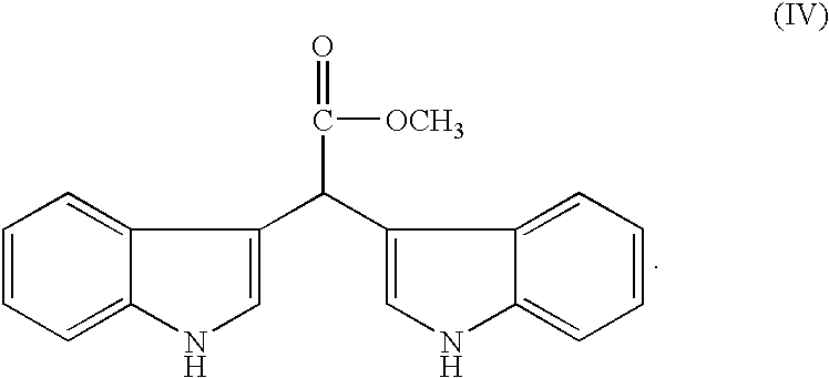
C1=C(C(C2=CNC3=CC=CC=C32)C(=O)[OCH3])C2=CC=CC=C2N1
